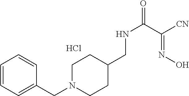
C1=CC=C(CN2CCC(CNC(C([CN])=NO)=O)CC2)C=C1.Cl
